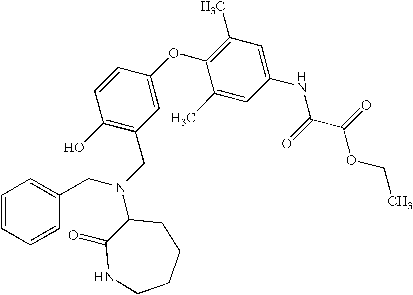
C1(NC(C(OCC)=O)=O)=CC(C)=C(OC2=CC(CN(C3C(=O)NCCCC3)CC3=CC=CC=C3)=C(O)C=C2)C(C)=C1
